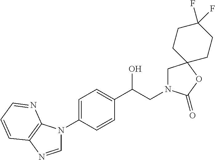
C1(C(CN2CC3(OC2=O)CCC(F)(F)CC3)O)=CC=C(N2C=NC3=C2N=CC=C3)C=C1
